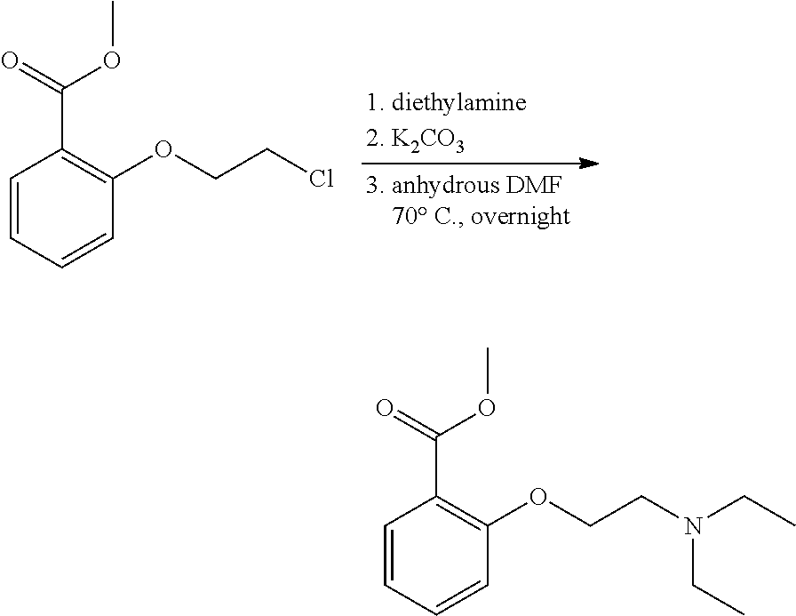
C1=CC=CC(OCCCl)=C1C(=O)OC.C1=CC=CC(OCCN(CC)CC)=C1C(=O)OC
